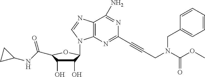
C12=C(N=CN1C1C(O)C(O)C(C(NC3CC3)=O)O1)C(N)=NC(C#CCN(C(OC)=O)CC1=CC=CC=C1)=N2
